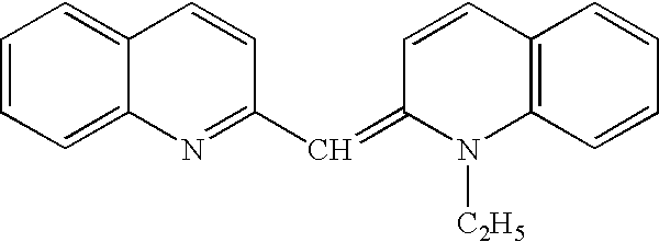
C1=CC=C2C(=C1)C=CC(C=C1N([C2H5])C3=C(C=C1)C=CC=C3)=N2
